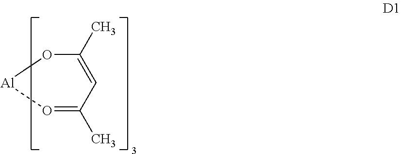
O1=C(C)C=C(C)O[Al]1
